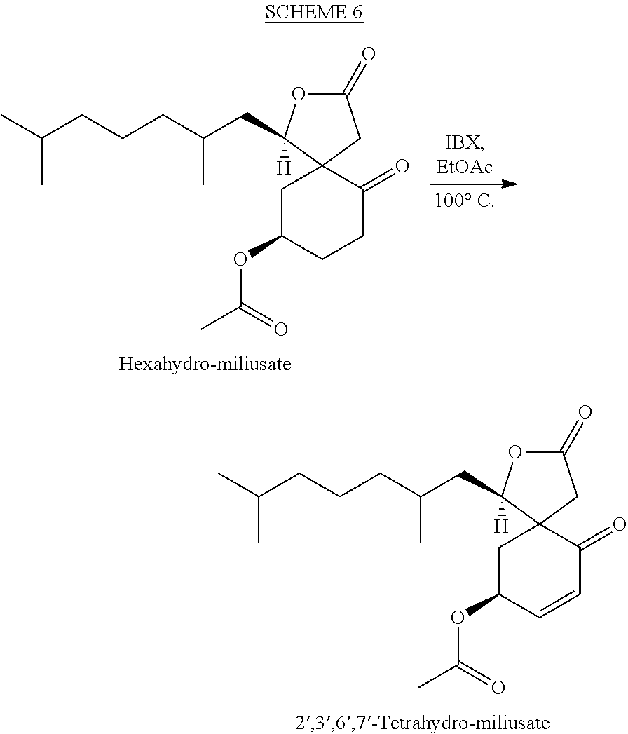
C1C(OC(C)=O)CCC(=O)C12CC(=O)OC2(CC(CCCC(C)C)C)[H].C1C(OC(C)=O)C=CC(=O)C12CC(=O)OC2(CC(CCCC(C)C)C)[H]
